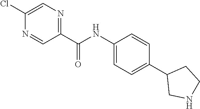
C1(C(NC2=CC=C(C3CNCC3)C=C2)=O)=NC=C(Cl)N=C1
